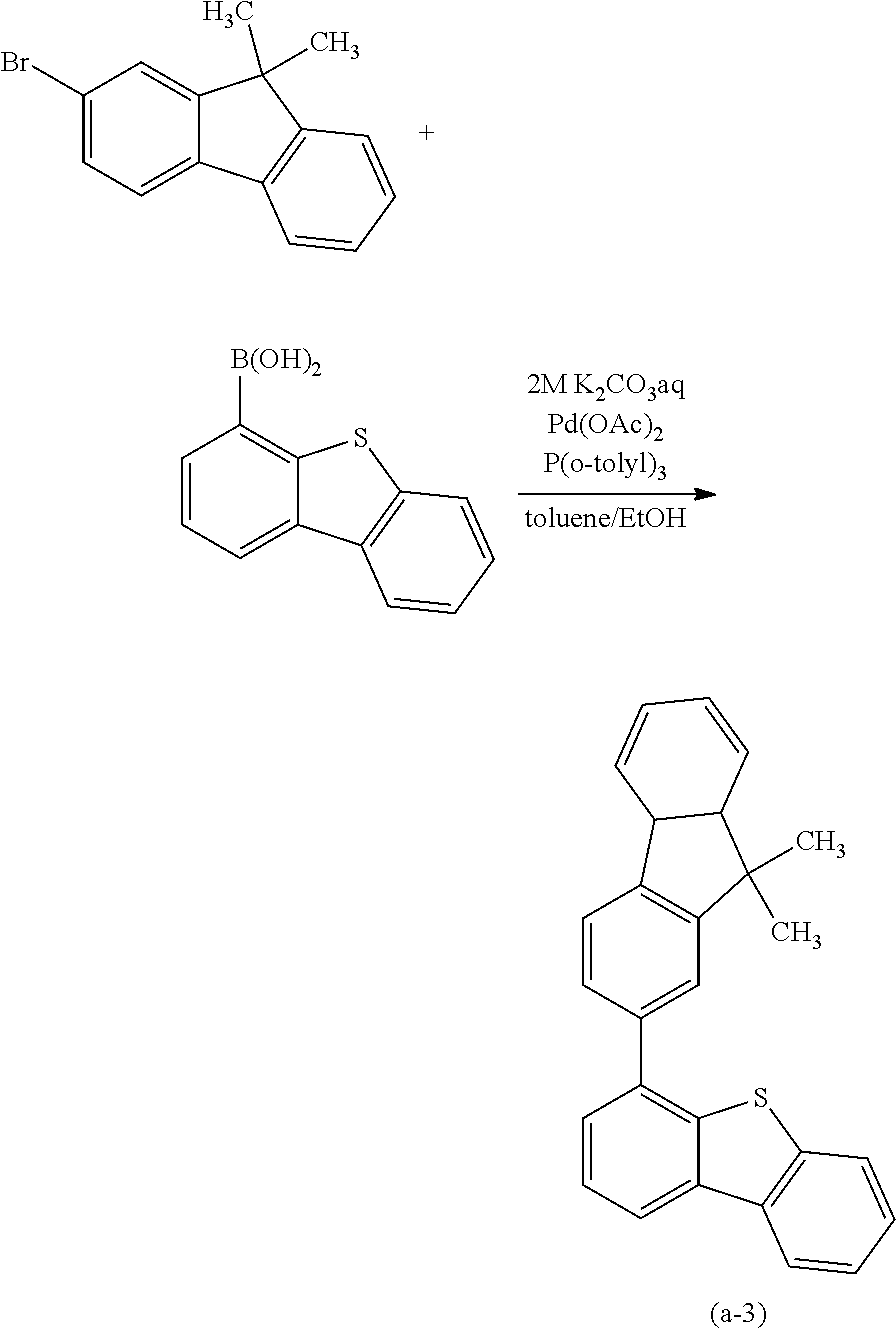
C1=CC=C2C(=C1C1=CC3=C(C=C1)C1C(C3(C)C)C=CC=C1)SC1=C2C=CC=C1.C1(Br)=CC=C2C(=C1)C(C)(C)C1=C2C=CC=C1.C1=CC=C2C(=C1[B(OH)2])SC1=C2C=CC=C1
